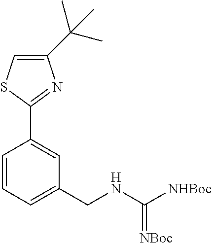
C1(C2=NC(C(C)(C)C)=CS2)=CC(CNC([NHBoc])=[NBoc])=CC=C1
